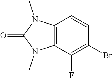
C12=C(C(F)=C(Br)C=C1)N(C)C(=O)N2C
